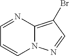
C1=NC2=C(Br)C=NN2C=C1
